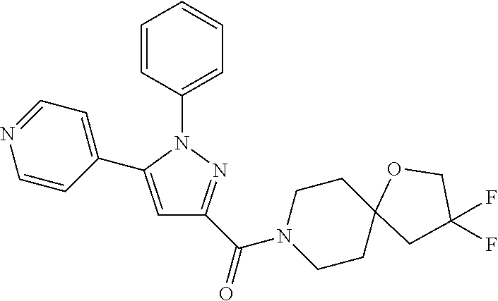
C1=CC(N2C(C3=CC=NC=C3)=CC(C(N3CCC4(CC3)CC(F)(F)CO4)=O)=N2)=CC=C1
